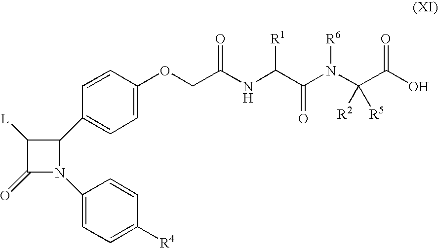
C1([L])C(=O)N(C2=CC=C([R4])C=C2)C1C1=CC=C(OCC(NC([R1])C(N(C(C(O)=O)([R2])[R5])[R6])=O)=O)C=C1
